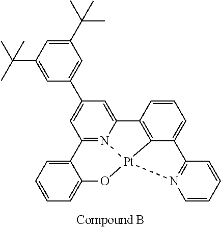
C1=C(C(C)(C)C)C=C(C2=CC3=N4C(=C2)C2=C5C(=CC=C2)C2=N(C=CC=C2)[Pt]45OC2=CC=CC=C32)C=C1C(C)(C)C
